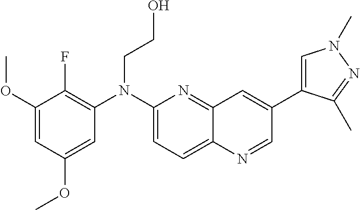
C1(OC)=CC(OC)=CC(N(C2=CC=C3C(=N2)C=C(C2=CN(C)N=C2C)C=N3)CCO)=C1F
